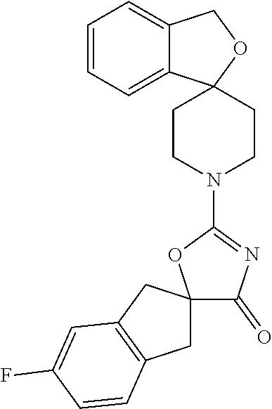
C1CN(C2=NC(=O)C3(O2)CC2=C(C3)C=C(F)C=C2)CCC12C1=CC=CC=C1CO2
